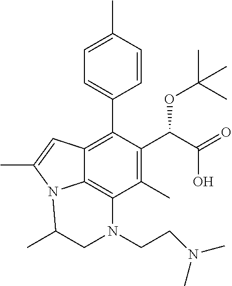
C1=C(C)C=CC(C2=C3C4=C(C(C)=C2C(C(O)=O)OC(C)(C)C)N(CCN(C)C)CC(C)N4C(C)=C3)=C1
